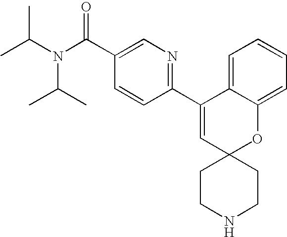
C1(C2=NC=C(C(N(C(C)C)C(C)C)=O)C=C2)=CC2(OC3=CC=CC=C13)CCNCC2
